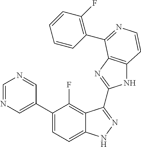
C1=C(C2=CC=C3C(=C2F)C(C2=NC4=C(N2)C=CN=C4C2=C(F)C=CC=C2)=NN3)C=NC=N1
